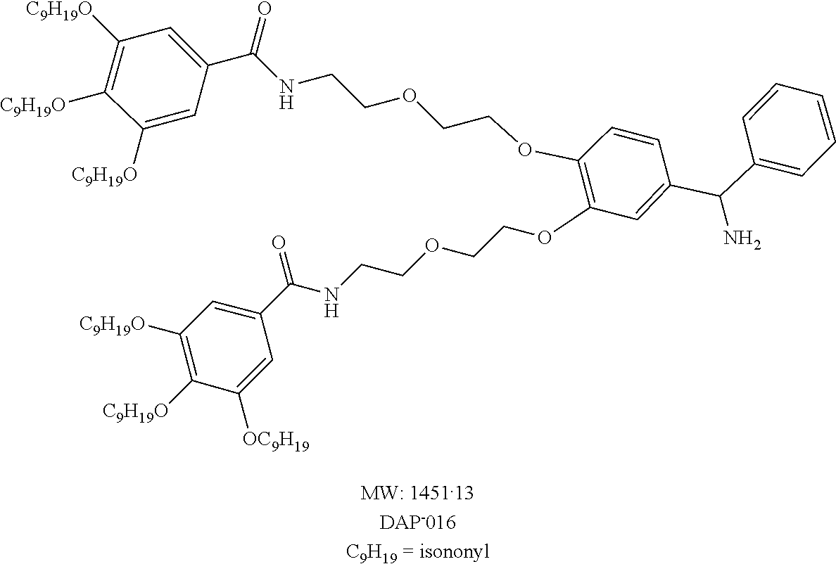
C1=C(C(=O)NCCOCCOC2=C(OCCOCCNC(C3=CC([C9H19O])=C([C9H19O])C([OC9H19])=C3)=O)C=C(C(C3=CC=CC=C3)N)C=C2)C=C([C9H19O])C([C9H19O])=C1[C9H19O]
